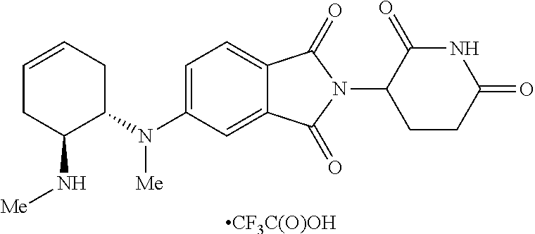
C1=CCC(N(C2=CC=C3C(=C2)C(=O)N(C2CCC(=O)NC2=O)C3=O)[Me])C(N[Me])C1.[CF3C(O)OH]
